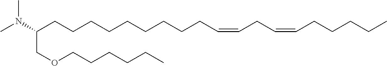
C(CCCCCCCCCC=CCC=CCCCCC)(N(C)C)COCCCCCC
